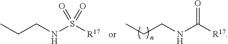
C(CNC([R17])=O)C.CCCNS([R17])(=O)=O
